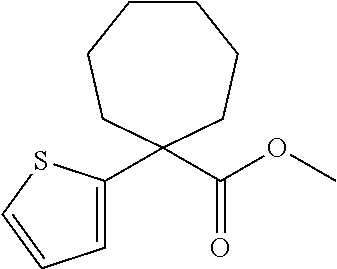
C1=C(C2(C(OC)=O)CCCCCC2)SC=C1
